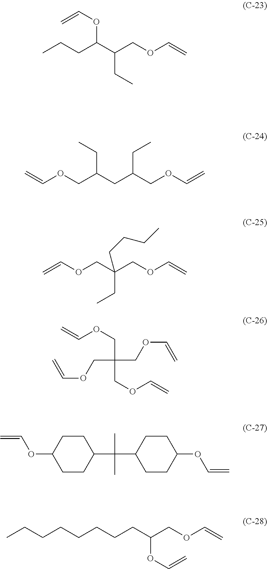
C=COCC(CC(COC=C)CC)CC.C=COCC(COC=C)(CC)CCCC.C(C(COC=C)(COC=C)COC=C)OC=C.C1CC(C(C2CCC(OC=C)CC2)(C)C)CCC1OC=C.CCCCCCCCC(COC=C)OC=C.CCCC(C(COC=C)CC)OC=C
